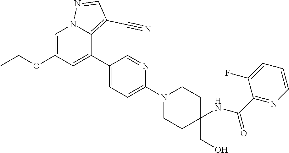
CCOC1=CN2C(=C(C#N)C=N2)C(C2=CC=C(N3CCC(CO)(NC(C4=NC=CC=C4F)=O)CC3)N=C2)=C1
